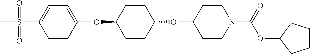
C1=CC(OC2CCC(OC3CCN(C(OC4CCCC4)=O)CC3)CC2)=CC=C1S(C)(=O)=O
